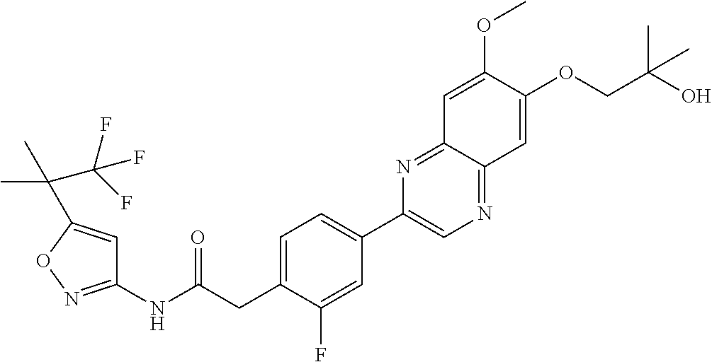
C1(NC(CC2=CC=C(C3=CN=C4C(=N3)C=C(OC)C(OCC(O)(C)C)=C4)C=C2F)=O)=NOC(C(C)(C)C(F)(F)F)=C1
